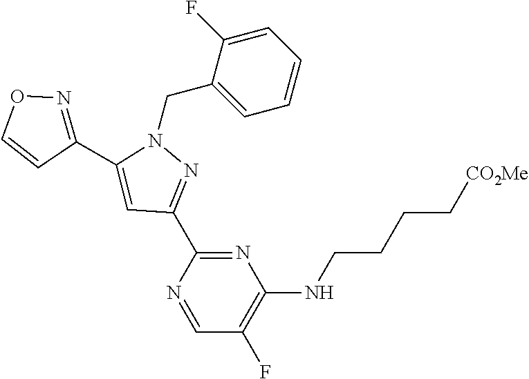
N1(CC2=CC=CC=C2F)C(C2=NOC=C2)=CC(C2=NC(NCCCC[CO2Me])=C(F)C=N2)=N1
